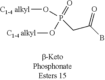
[C1-4 alkyl]OP(CC(B)=O)(=O)O[C1-4 alkyl]
